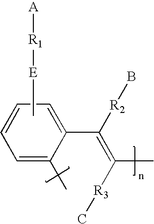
C[E][R1][A].C1=CC=C(C(=C(C)[R3]C)[R2]B)C(C)=C1
